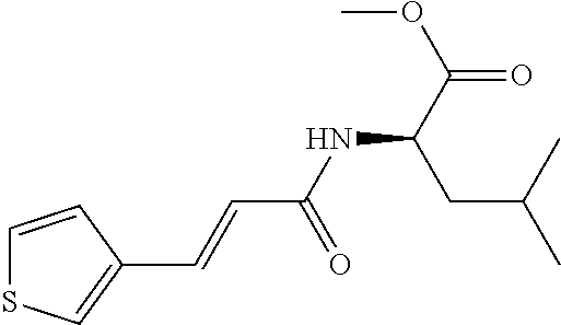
C1=CC(C=CC(NC(C(OC)=O)CC(C)C)=O)=CS1
